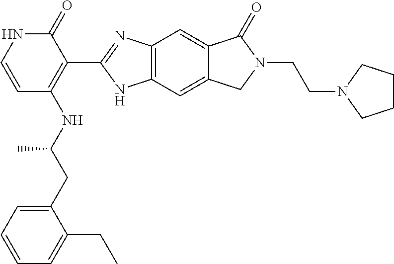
C12=C(C=C3C(=C1)C(=O)N(CCN1CCCC1)C3)NC(C1=C(NC(C)CC3=CC=CC=C3CC)C=CNC1=O)=N2
